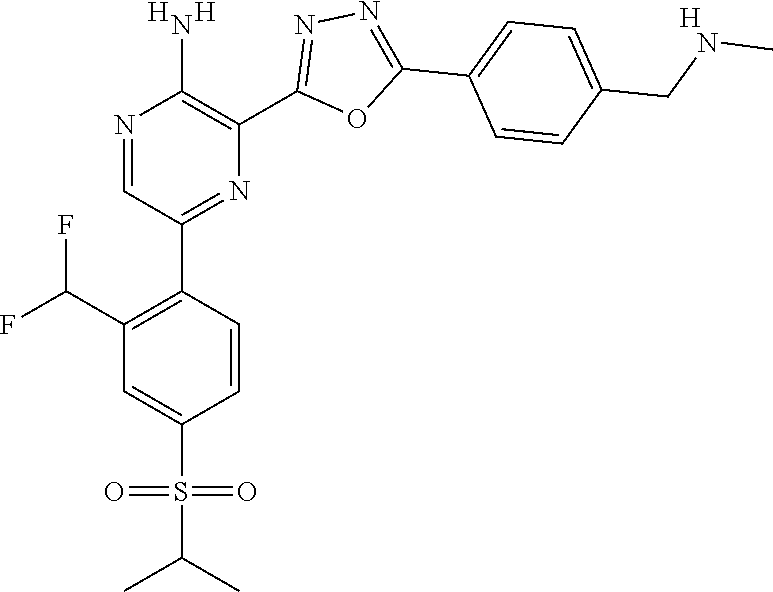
N1=CC(C2=C(C(F)F)C=C(S(C(C)C)(=O)=O)C=C2)=NC(C2=NN=C(C3=CC=C(CNC)C=C3)O2)=C1N.[H].[H].[H]
